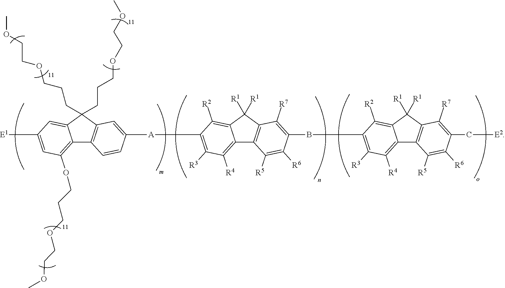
C12=C(OCCCOCCOC)C=C([E1])C=C1C(CCCOCCOC)(CCCOCCOC)C1=C2C=CC([A]C2=C([R3])C([R4])=C3C4=C(C([R1])([R1])C3=C2[R2])C([R7])=C(BC2=C([R3])C([R4])=C3C5=C(C([R1])([R1])C3=C2[R2])C([R7])=C(C[E2])C([R6])=C5[R5])C([R6])=C4[R5])=C1
